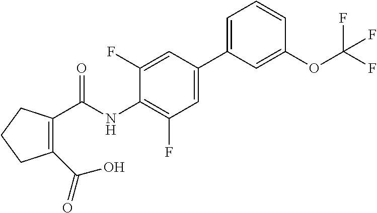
C1(C(NC2=C(F)C=C(C3=CC=CC(OC(F)(F)F)=C3)C=C2F)=O)=C(C(O)=O)CCC1
